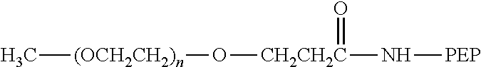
[CH2CH2C](O[(OCH2CH2)n]C)(N[PEP])=O
